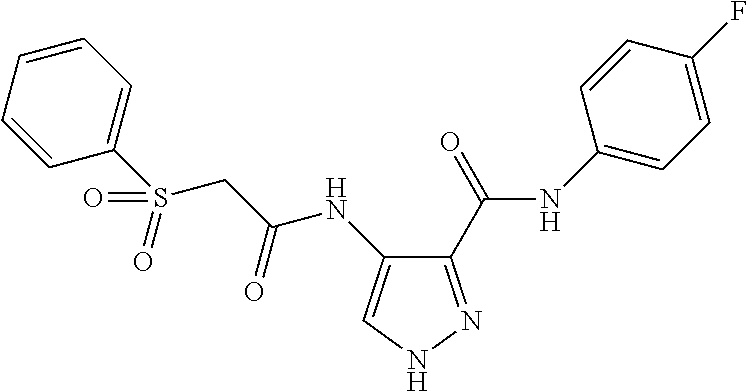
C1(C(=O)NC2=CC=C(F)C=C2)=NNC=C1NC(CS(C1=CC=CC=C1)(=O)=O)=O
